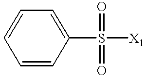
C1(S([X1])(=O)=O)=CC=CC=C1
